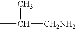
CC([CH2NH2])C
